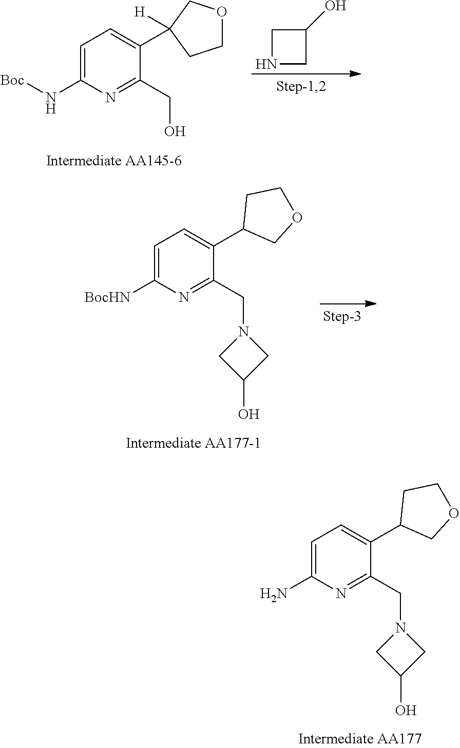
[BocHN]C1=CC=C(C2COCC2)C(CN2CC(O)C2)=N1.N(C1=CC=C(C2([H])COCC2)C(CO)=N1)[Boc].C1(O)CNC1.NC1=CC=C(C2COCC2)C(CN2CC(O)C2)=N1
